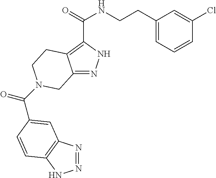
C12=NNC(C(=O)NCCC3=CC=CC(Cl)=C3)=C1CCN(C(=O)C1=CC3=C(NN=N3)C=C1)C2
